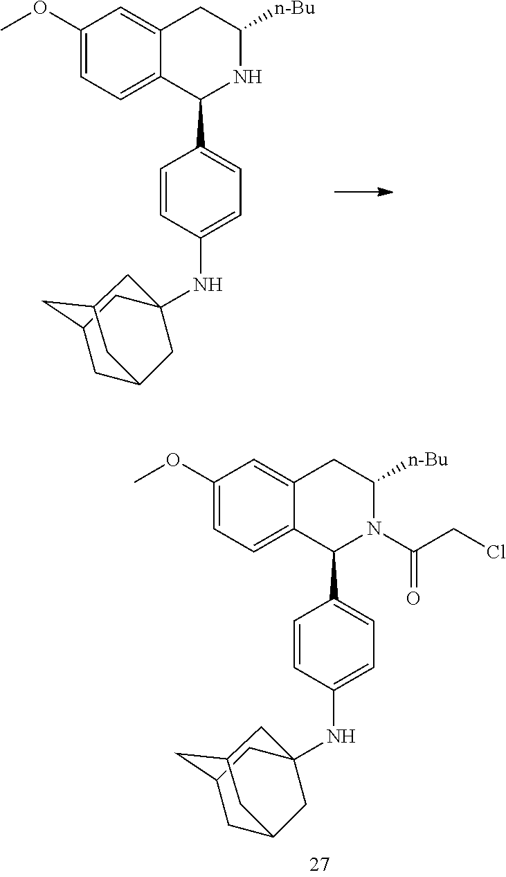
C1=CC(NC23CC4CC(C2)CC(C4)C3)=CC=C1C1C2=CC=C(OC)C=C2CC([n-Bu])N1C(CCl)=O.C1=CC(NC23CC4CC(C2)CC(C4)C3)=CC=C1C1C2=CC=C(OC)C=C2CC([n-Bu])N1
